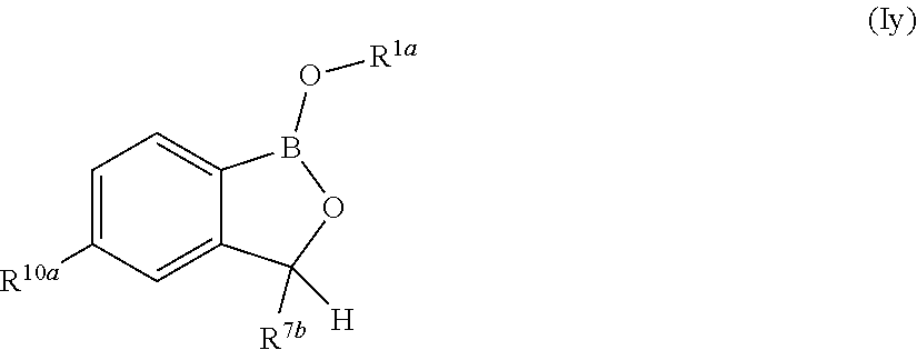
C1=C([R10a])C=C2C(=C1)B(O[R1a])OC2([R7b])[H]
